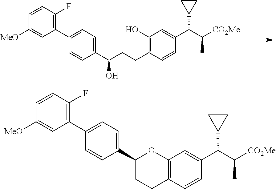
C1(O)=C(CCC(C2=CC=C(C3=C(F)C=CC([MeO])=C3)C=C2)O)C=CC(C(C([CO2Me])C)C2CC2)=C1.C1(C(C([CO2Me])C)C2CC2)=CC2=C(CCC(C3=CC=C(C4=C(F)C=CC([MeO])=C4)C=C3)O2)C=C1
